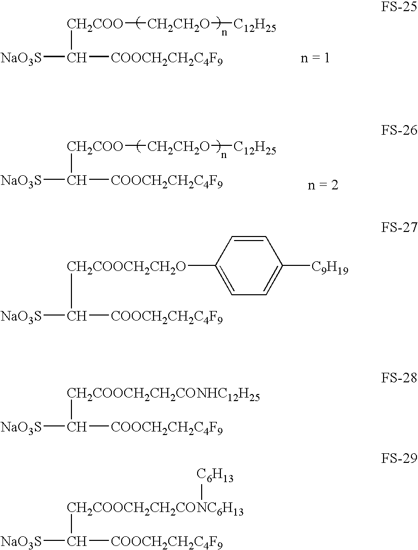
[NaO3S]C([COOCH2CH2C4F9])[CH2COO][CH2CH2O][C12H25].[NaO3S]C([COOCH2CH2C4F9])[CH2COO][CH2CH2O][C12H25].[NaO3S]C([COOCH2CH2C4F9])[CH2COOCH2CH2O]C1=CC=C([C9H19])C=C1.[NaO3S]C([COOCH2CH2C4F9])[CH2COOCH2CH2CONHC12H25].[NaO3S]C([COOCH2CH2C4F9])[CH2COOCH2CH2CONC6H13][C6H13]
